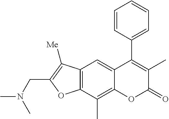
C12=C(C(C)=C3C(=C1)C(C1=CC=CC=C1)=C(C)C(=O)O3)OC(CN(C)C)=C2[Me]
